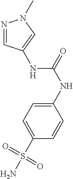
C1=CC(S(=O)(=O)N)=CC=C1NC(=O)NC1=CN(C)N=C1
